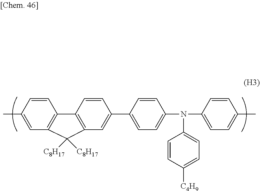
C1=C(C)C=CC2=C1C([C8H17])([C8H17])C1=C2C=CC(C2=CC=C(N(C3=CC=C([C4H9])C=C3)C3=CC=C(C)C=C3)C=C2)=C1
